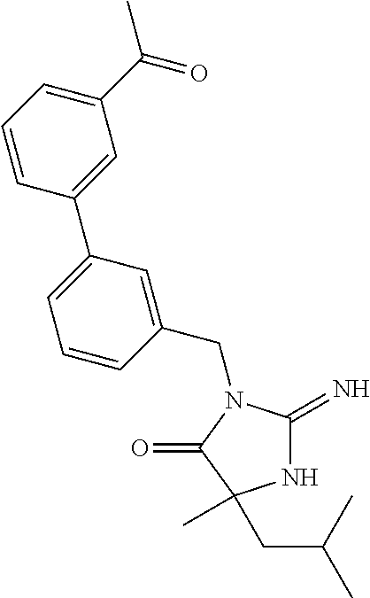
C1(CN2C(=N)NC(C)(CC(C)C)C2=O)=CC(C2=CC(C(C)=O)=CC=C2)=CC=C1
